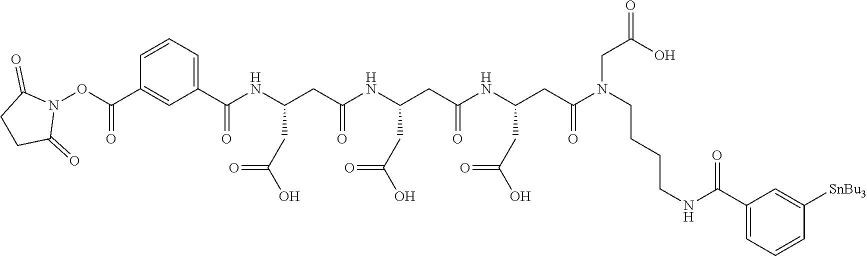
C1C(=O)N(OC(C2=CC(C(NC(CC(NC(CC(NC(CC(N(CC(=O)O)CCCCNC(C3=CC=CC([SnBu3])=C3)=O)=O)CC(O)=O)=O)CC(O)=O)=O)CC(O)=O)=O)=CC=C2)=O)C(=O)C1
